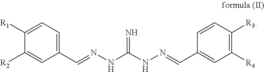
C1(C=NNC(NN=CC2=CC([R4])=C([R3])C=C2)=N)=CC=C([R1])C([R2])=C1
